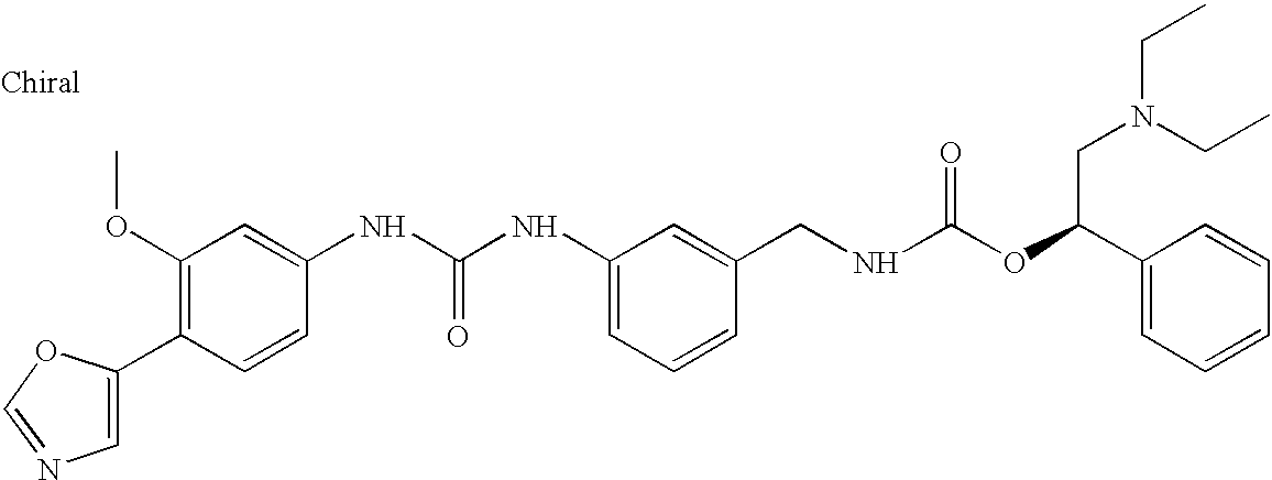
C1=C(C2=C(OC)C=C(NC(NC3=CC=CC(CNC(OC(C4=CC=CC=C4)CN(CC)CC)=O)=C3)=O)C=C2)OC=N1
